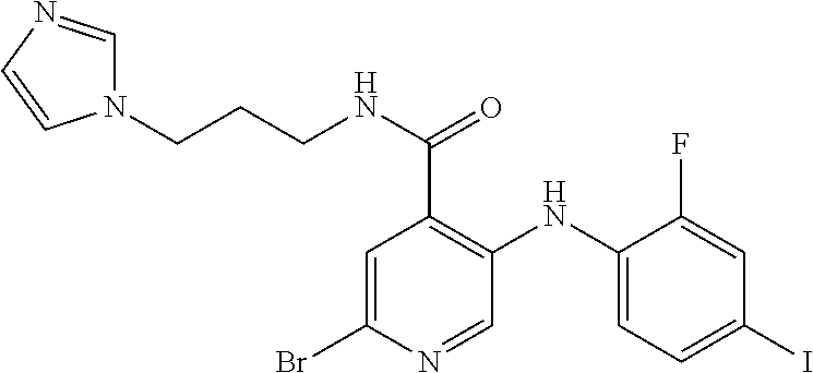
N1(CCCNC(C2=C(NC3=CC=C(I)C=C3F)C=NC(Br)=C2)=O)C=NC=C1
